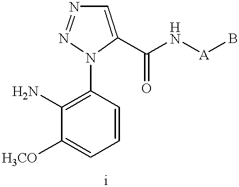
C1(N)=C(N2C(C(N[A]B)=O)=CN=N2)C=CC=C1[H3CO]
